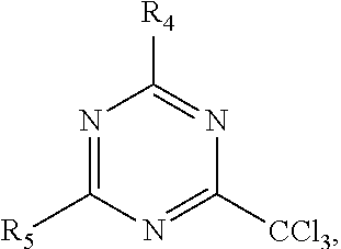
[R4]C1=NC([CCl3])=NC([R5])=N1
